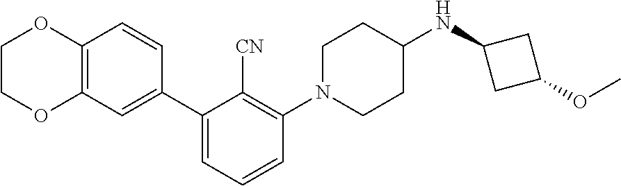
C1COC2=C(O1)C=CC(C1=CC=CC(N3CCC(NC4CC(OC)C4)CC3)=C1[CN])=C2
